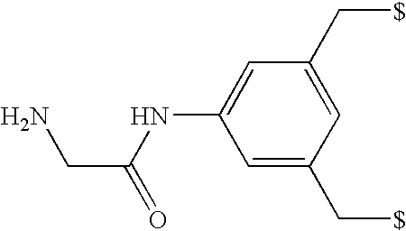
C1(NC(CN)=O)=CC(C[$])=CC(C[$])=C1
